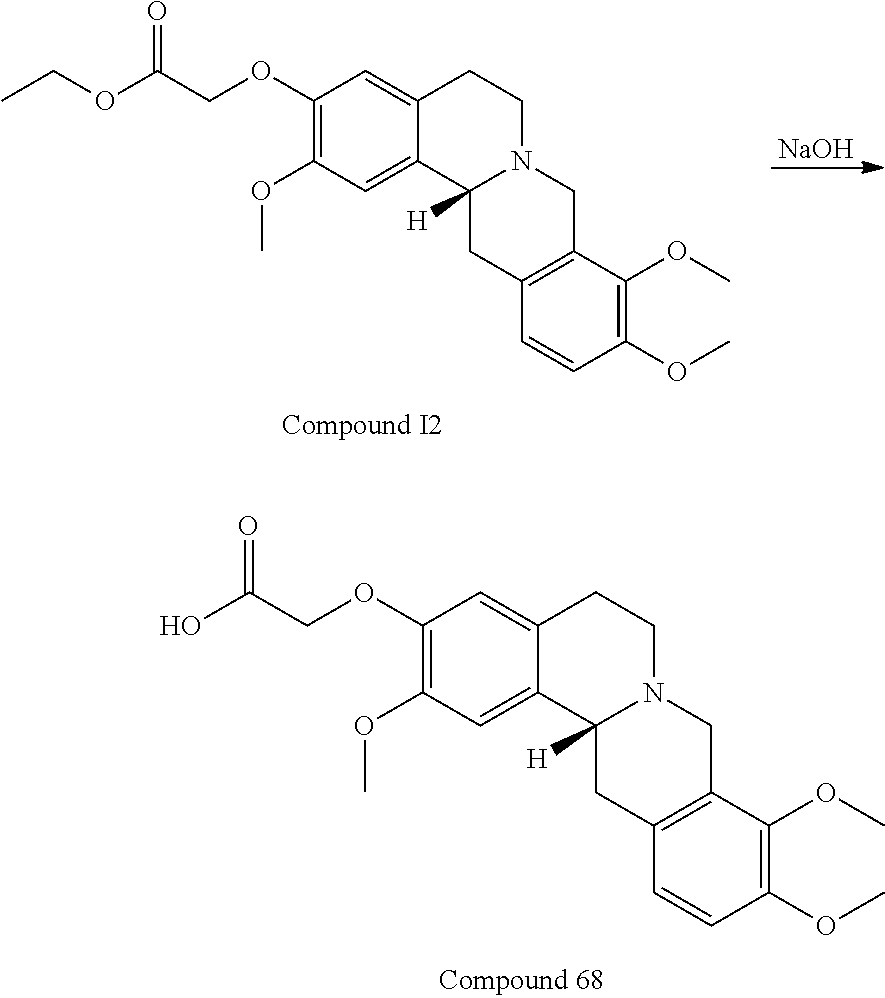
[NaOH].C1(OCC(OCC)=O)=C(OC)C=C2C(=C1)CCN1C2([H])CC2=C(C1)C(OC)=C(OC)C=C2.C1(OCC(O)=O)=C(OC)C=C2C(=C1)CCN1C2([H])CC2=C(C1)C(OC)=C(OC)C=C2
